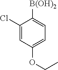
C1(Cl)=CC(OCC)=CC=C1[B(OH)2]
